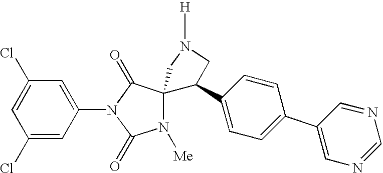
C1(Cl)=CC(N2C(=O)N([Me])C3(C2=O)C(C2=CC=C(C4=CN=CN=C4)C=C2)CN([H])C3)=CC(Cl)=C1
